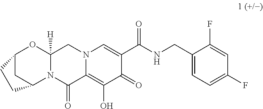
C1(=O)C(C(=O)NCC2=CC=C(F)C=C2F)=CN2C(=C1O)C(=O)N1C([H])(C2)OC2CC1CC2
